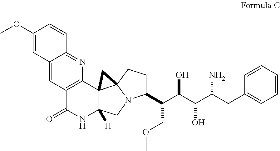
COC1=CC2=CC3=C(N=C2C=C1)C12C([H])(NC3=O)CN3C1(CCC3C(C(C(C(CC1=CC=CC=C1)N)O)O)COC)C2
